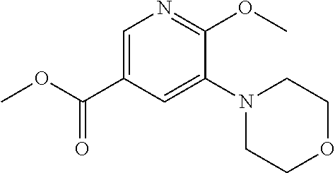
C1=C(C(OC)=O)C=C(N2CCOCC2)C(OC)=N1
